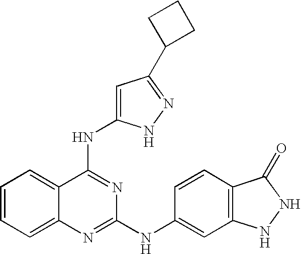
N1=C(NC2=CC3=C(C=C2)C(=O)NN3)N=C(NC2=CC(C3CCC3)=NN2)C2=CC=CC=C12
